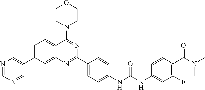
C1=C(C2=CN=CN=C2)C=C2C(=C1)C(N1CCOCC1)=NC(C1=CC=C(NC(NC3=CC(F)=C(C(N(C)C)=O)C=C3)=O)C=C1)=N2
